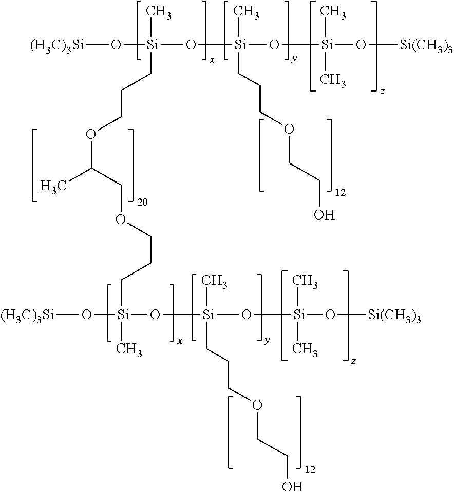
[Si](O[Si](O[Si](O[Si(CH3)3])(C)C)(C)CCCOCCO)(O[(H3C)3Si])(C)CCCOC(C)COCCC[Si](O[(H3C)3Si])(C)O[Si](C)(CCCOCCO)O[Si](O[Si(CH3)3])(C)C
